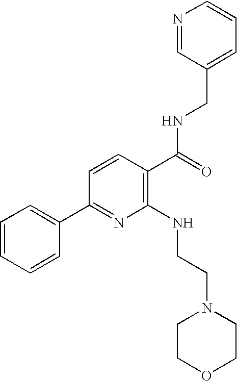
C1=CC=CC(C2=NC(NCCN3CCOCC3)=C(C(=O)NCC3=CC=CN=C3)C=C2)=C1
